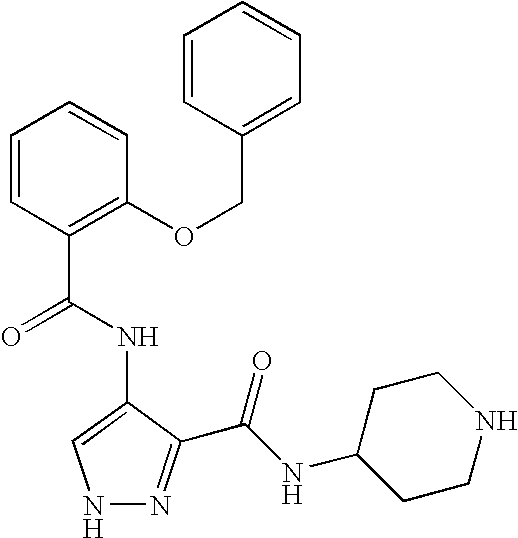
C1=CC(C(NC2=CNN=C2C(=O)NC2CCNCC2)=O)=C(OCC2=CC=CC=C2)C=C1
